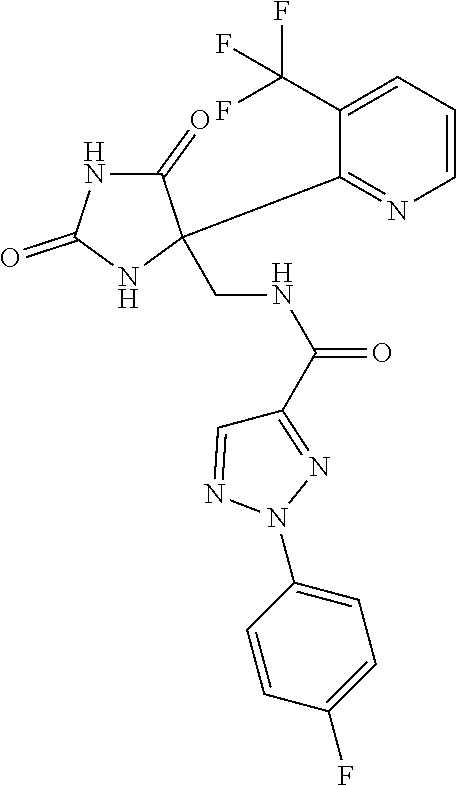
C1(=O)NC(=O)NC1(CNC(C1=NN(C2=CC=C(F)C=C2)N=C1)=O)C1=NC=CC=C1C(F)(F)F
